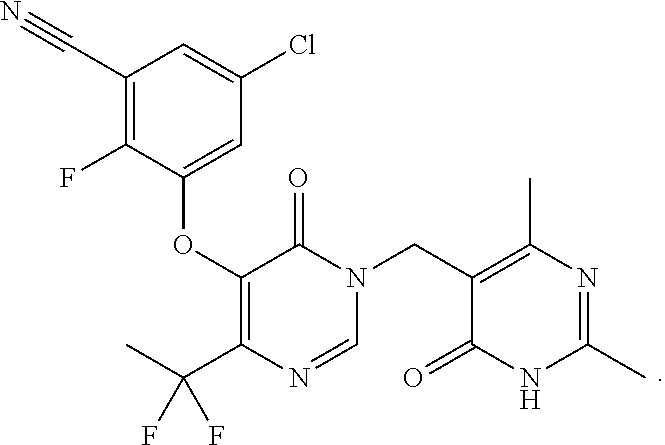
C1(C#N)=C(F)C(OC2=C(C(C)(F)F)N=CN(CC3=C(C)N=C(C)NC3=O)C2=O)=CC(Cl)=C1
